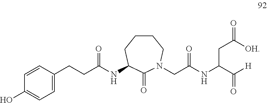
C1CCC(NC(CCC2=CC=C(O)C=C2)=O)C(=O)N(CC(NC(C([H])=O)CC(=O)[OH])=O)C1
